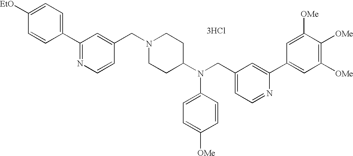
C1=C([EtO])C=CC(C2=NC=CC(CN3CCC(N(CC4=CC=NC(C5=CC([OMe])=C([OMe])C([OMe])=C5)=C4)C4=CC=C([OMe])C=C4)CC3)=C2)=C1.[3HCl]
